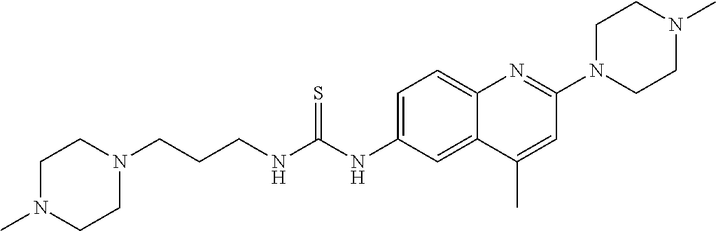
C1=C(NC(NCCCN2CCN(C)CC2)=S)C=C2C(=C1)N=C(N1CCN(C)CC1)C=C2C
